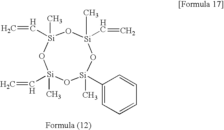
O1[Si](C)(C=C)O[Si](C)(C=C)O[Si](C)(C2=CC=CC=C2)O[Si]1(C)C=C
